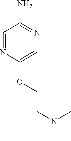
C1=NC(OCCN(C)C)=CN=C1N
